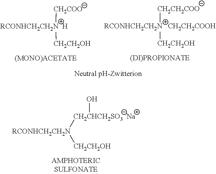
[CH2COO][RCONHCH2CH2N  H][CH2CH2OH].[CH2CH2COO][RCONHCH2CH2N   CH2CH2COOH][CH2CH2OH].O[CH2CHCH2SO3  Na][RCONHCH2CH2N][CH2CH2OH]
